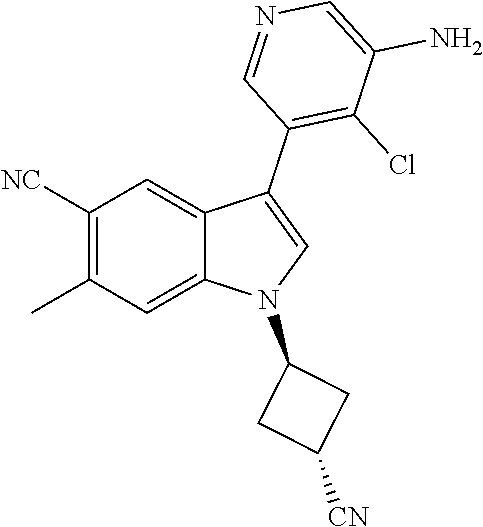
C1([NC])=C(C)C=C2C(=C1)C(C1=C(Cl)C(N)=CN=C1)=CN2C1CC([CN])C1
